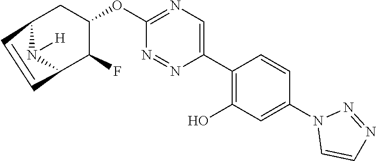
C12N([H])C(C(F)C(OC3=NC=C(C4=C(O)C=C(N5C=CN=N5)C=C4)N=N3)C1)C=C2
